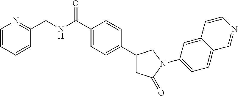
C1=C(C(NCC2=NC=CC=C2)=O)C=CC(C2CC(=O)N(C3=CC=C4C(=C3)C=CN=C4)C2)=C1
